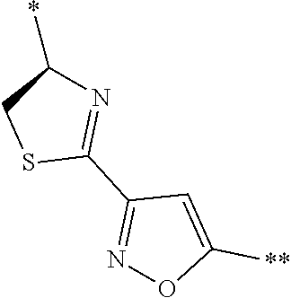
C1(*)CSC(C2=NOC([**])=C2)=N1
